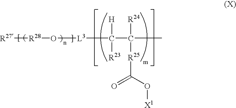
C(C(C)([R24])[R25]C(=O)O[X1])([H])([R23])[L3]O[R28][R27]
